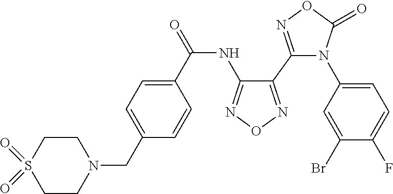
N1(CC2=CC=C(C(NC3=NON=C3C3=NOC(=O)N3C3=CC=C(F)C(Br)=C3)=O)C=C2)CCS(=O)(=O)CC1
